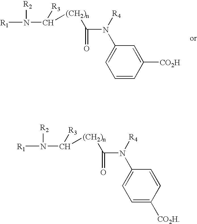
[R1]N([R2])C([R3])[(CH2)n]C(=O)N([R4])C1=CC=C([CO2H])C=C1.[R1]N([R2])C([R3])[(CH2)n]C(=O)N([R4])C1=CC=CC([CO2H])=C1
